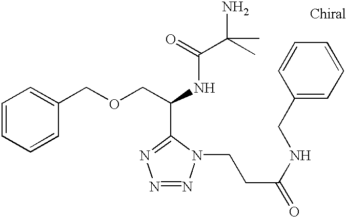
C1=CC=CC(COCC(NC(C(C)(N)C)=O)C2=NN=NN2CCC(=O)NCC2=CC=CC=C2)=C1
